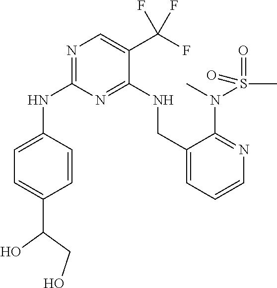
C1=CC(NC2=NC=C(C(F)(F)F)C(NCC3=CC=CN=C3N(S(=O)(=O)C)C)=N2)=CC=C1C(O)CO
